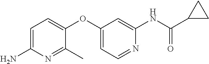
C1=C(N)N=C(C)C(OC2=CC=NC(NC(C3CC3)=O)=C2)=C1
